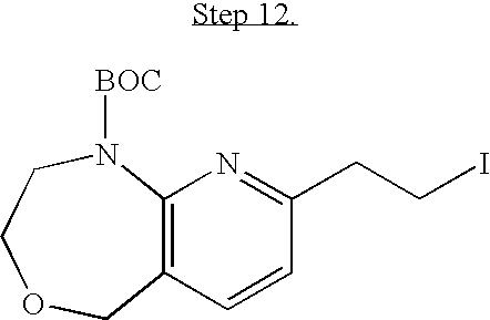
C12=C(C=CC(CCI)=N1)COCCN2[BOC]
